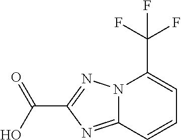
N12C(=NC(C(O)=O)=N1)C=CC=C2C(F)(F)F
